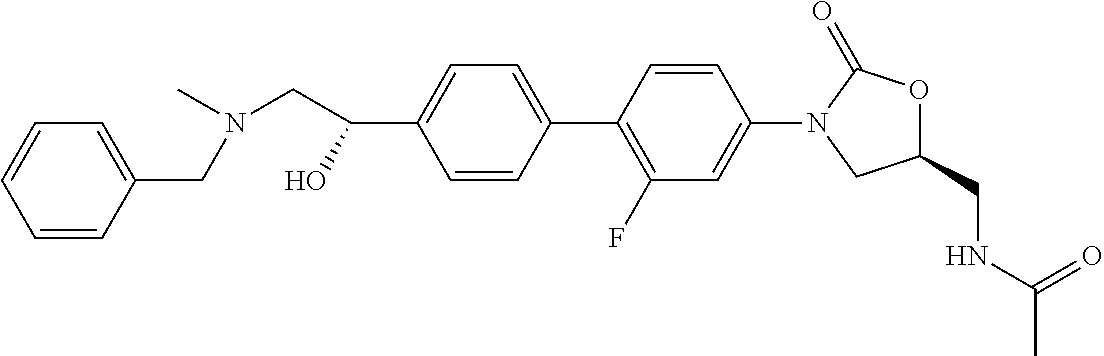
C1(N2CC(CNC(C)=O)OC2=O)=CC(F)=C(C2=CC=C(C(CN(CC3=CC=CC=C3)C)O)C=C2)C=C1
